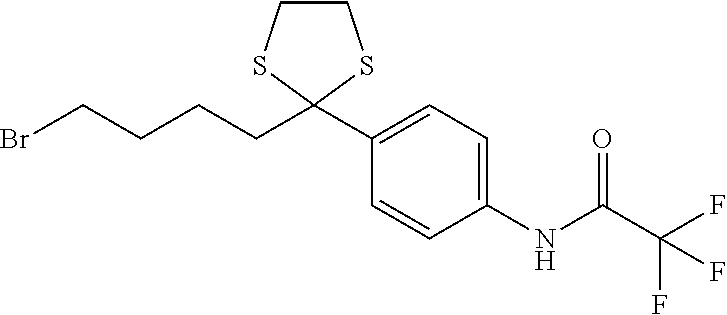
C1(C2(CCCCBr)SCCS2)=CC=C(NC(=O)C(F)(F)F)C=C1
